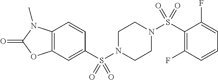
C1=CC2=C(C=C1S(N1CCN(S(C3=C(F)C=CC=C3F)(=O)=O)CC1)(=O)=O)OC(=O)N2C
